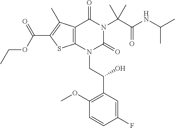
C1(F)=CC(C(O)CN2C(=O)N(C(C(=O)NC(C)C)(C)C)C(=O)C3=C2SC(C(OCC)=O)=C3C)=C(OC)C=C1
